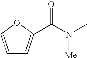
C1=COC(C(=O)N([Me])C)=C1
